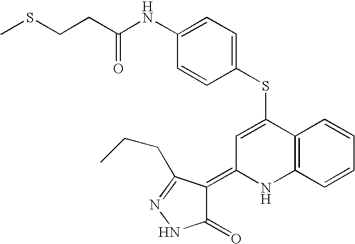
S(C1=CC(=C2C(=O)NN=C2CCC)NC2=C1C=CC=C2)C1=CC=C(NC(CCSC)=O)C=C1
